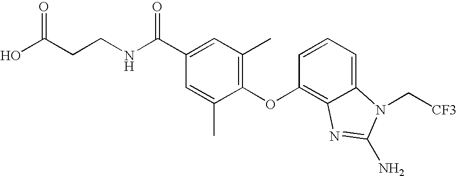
OC(CCNC(C1=CC(C)=C(OC2=C3C(=CC=C2)N(C[CF3])C(N)=N3)C(C)=C1)=O)=O
